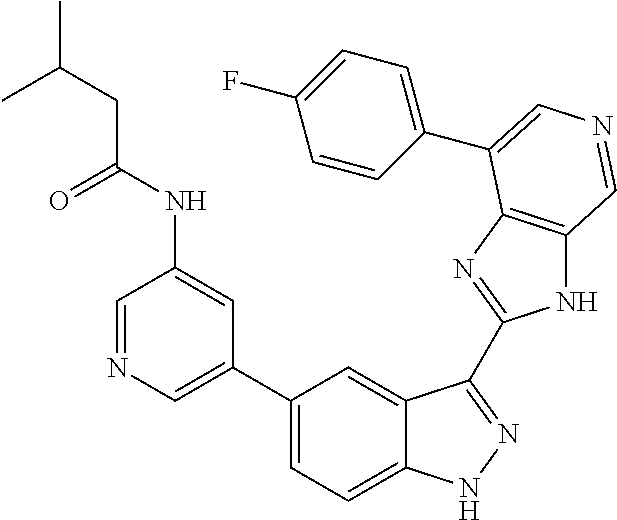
C1(C2=CN=CC(NC(CC(C)C)=O)=C2)=CC=C2C(=C1)C(C1=NC3=C(N1)C=NC=C3C1=CC=C(F)C=C1)=NN2
